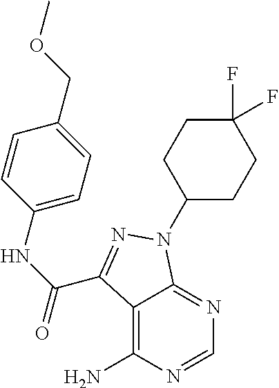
C1=NC(N)=C2C(=N1)N(C1CCC(F)(F)CC1)N=C2C(NC1=CC=C(COC)C=C1)=O
